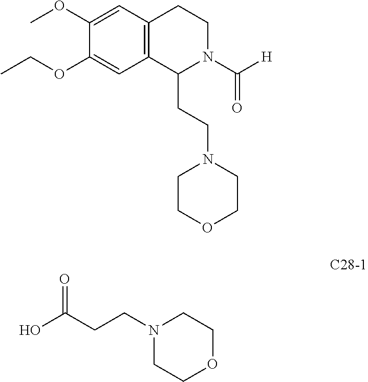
C12=C(C=C(OC)C(OCC)=C1)CCN(C([H])=O)C2CCN1CCOCC1.O1CCN(CCC(O)=O)CC1
